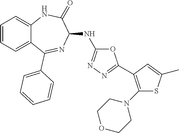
C1=CC=C2C(=C1)NC(=O)C(NC1=NN=C(C3=C(N4CCOCC4)SC(C)=C3)O1)N=C2C1=CC=CC=C1
